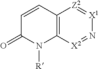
C12=C([X2]=N[X1]=[Z2]1)N([R])C(=O)C=C2
